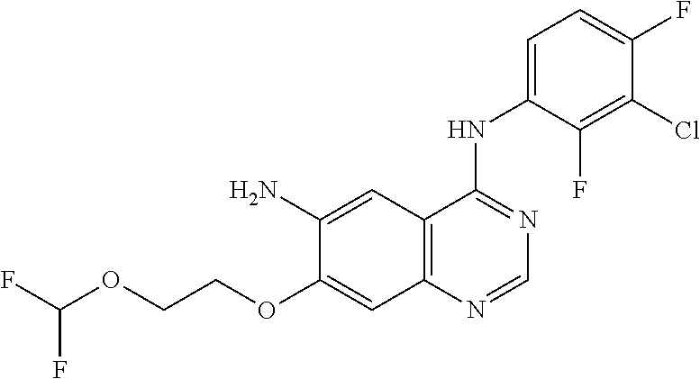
C12=C(N=CN=C1NC1=CC=C(F)C(Cl)=C1F)C=C(OCCOC(F)F)C(N)=C2
